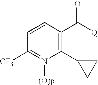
C1=CC(C([Q])=O)=C(C2CC2)N([(O)p])=C1[CF3]
